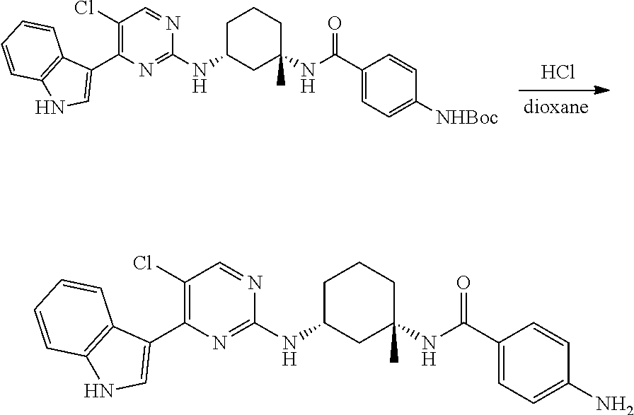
Cl.[dioxane].C1C(NC2=NC(C3=CNC4=C3C=CC=C4)=C(Cl)C=N2)CC(C)(NC(C2=CC=C([NHBoc])C=C2)=O)CC1.C1C(NC2=NC(C3=CNC4=C3C=CC=C4)=C(Cl)C=N2)CC(C)(NC(C2=CC=C(N)C=C2)=O)CC1
